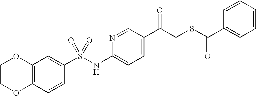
C12=C(C=CC(S(NC3=CC=C(C(CSC(C4=CC=CC=C4)=O)=O)C=N3)(=O)=O)=C1)OCCO2
